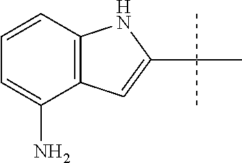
C1=CC2=C(C(N)=C1)C=C(C(C)(C)C)N2
